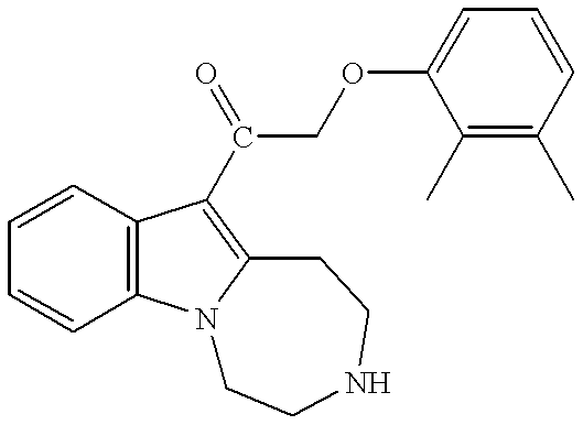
C1=CC2=C(C=C1)C(C(COC1=CC=CC(C)=C1C)=O)=C1N2CCNCC1
